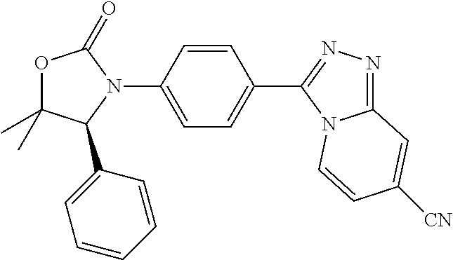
O1C(C)(C)C(C2=CC=CC=C2)N(C2=CC=C(C3=NN=C4N3C=CC([CN])=C4)C=C2)C1=O
